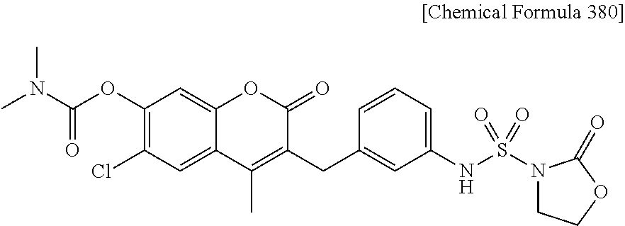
C1(OC(=O)N(C)C)=C(Cl)C=C2C(=C1)OC(=O)C(CC1=CC(NS(=O)(=O)N3CCOC3=O)=CC=C1)=C2C
